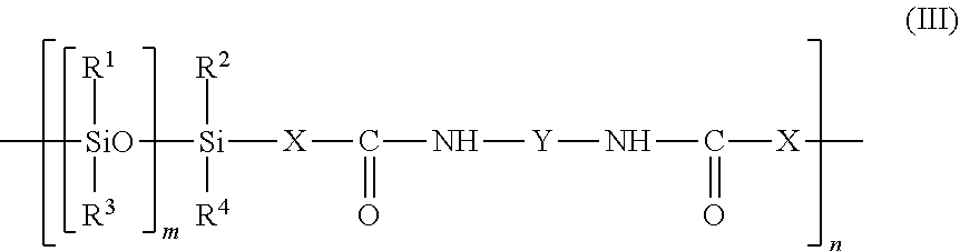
C[SiO]([Si]([X]C(=O)N[Y]NC(=O)[X]C)([R2])[R4])([R1])[R3]
